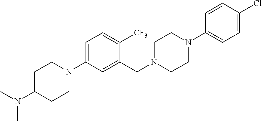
C1=C(N2CCC(N(C)C)CC2)C=C(CN2CCN(C3=CC=C(Cl)C=C3)CC2)C([CF3])=C1
